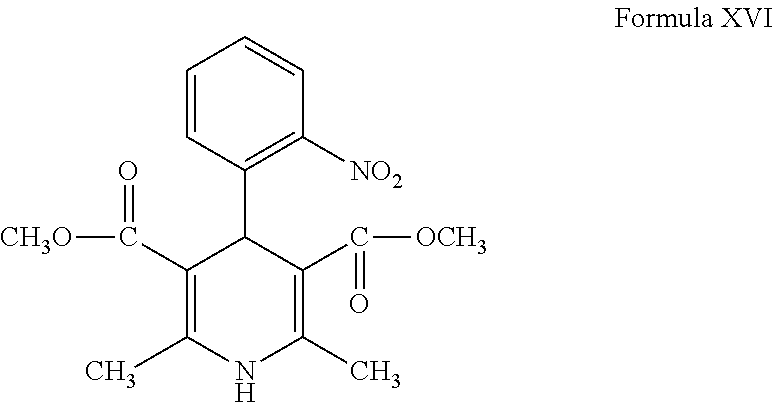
C1=CC(C2C(C([CH3O])=O)=C(C)NC(C)=C2C([OCH3])=O)=C([NO2])C=C1
